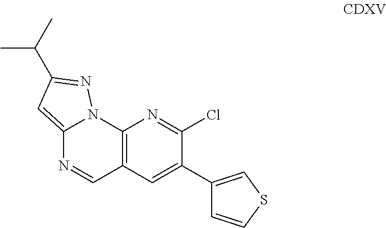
C12=CC(C(C)C)=NN1C1=C(C=N2)C=C(C2=CSC=C2)C(Cl)=N1
